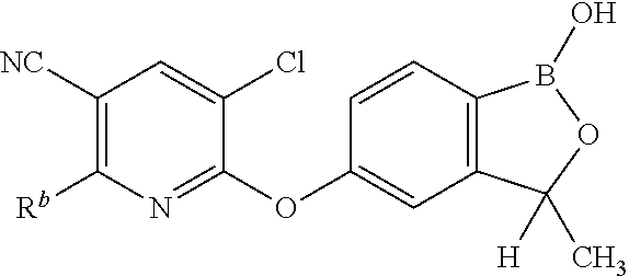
C1([NC])=C([Rb])N=C(OC2=CC3=C(C=C2)B(O)OC3([H])C)C(Cl)=C1
